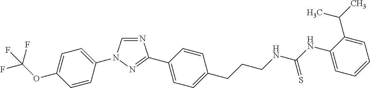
C1=C(N2C=NC(C3=CC=C(CCCNC(NC4=CC=CC=C4C(C)C)=S)C=C3)=N2)C=CC(OC(F)(F)F)=C1
